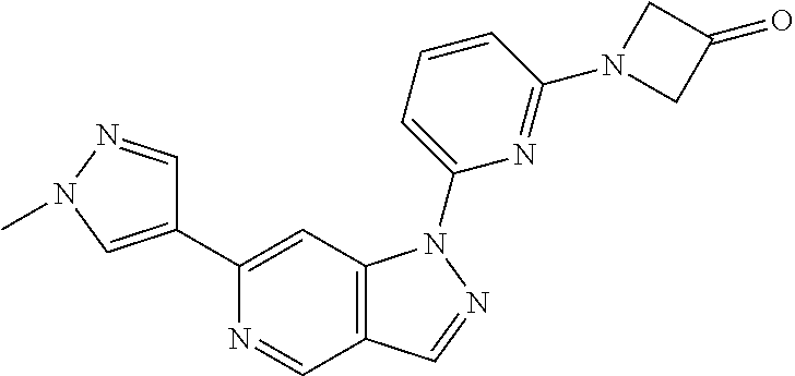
N1=CC2=C(C=C1C1=CN(C)N=C1)N(C1=CC=CC(N3CC(=O)C3)=N1)N=C2
